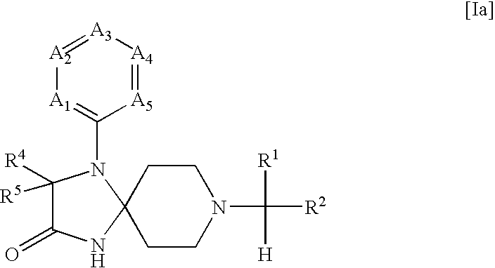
[A2]1=[A3][A4]=[A5]C(N2C([R4])([R5])C(=O)NC23CCN(C([R1])([H])[R2])CC3)=[A1]1
